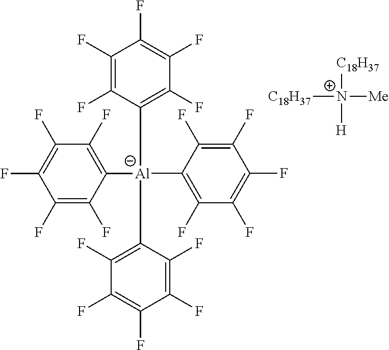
C1(F)=C(F)C([Al](C2=C(F)C(F)=C(F)C(F)=C2F)(C2=C(F)C(F)=C(F)C(F)=C2F)C2=C(F)C(F)=C(F)C(F)=C2F)=C(F)C(F)=C1F.[C18H37][N+]([Me])([C18H37])[H]
